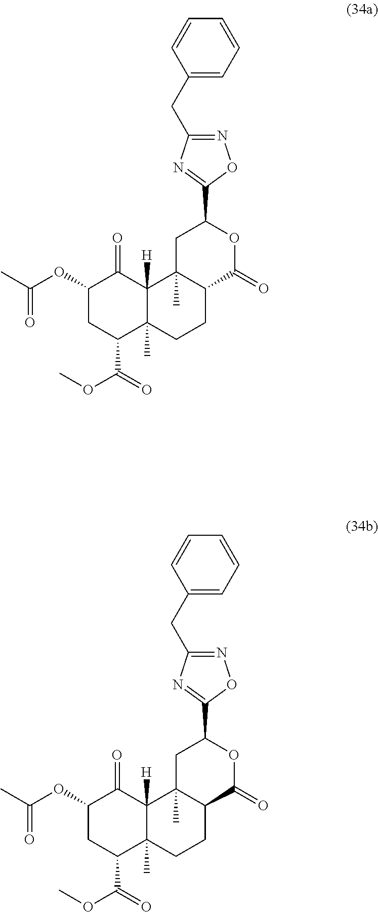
C1(OC(C)=O)CC(C(=O)OC)C2(C)C([H])(C1=O)C1(C)C(CC2)C(=O)OC(C2=NC(CC3=CC=CC=C3)=NO2)C1.C1(OC(C)=O)CC(C(=O)OC)C2(C)C([H])(C1=O)C1(C)C(CC2)C(=O)OC(C2=NC(CC3=CC=CC=C3)=NO2)C1
